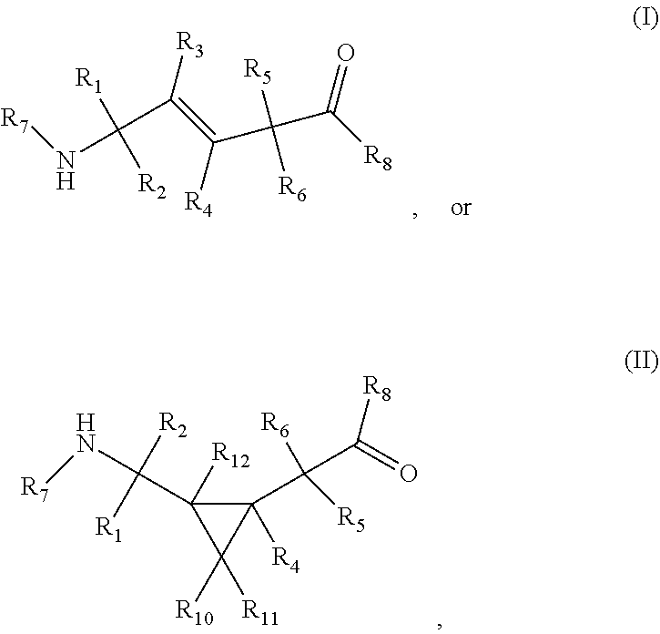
[R7]NC([R1])([R2])C1([R12])C([R10])([R11])C1(C(C([R8])=O)([R6])[R5])[R4].[R7]NC([R1])([R2])C([R3])=C([R4])C([R5])([R6])C([R8])=O
